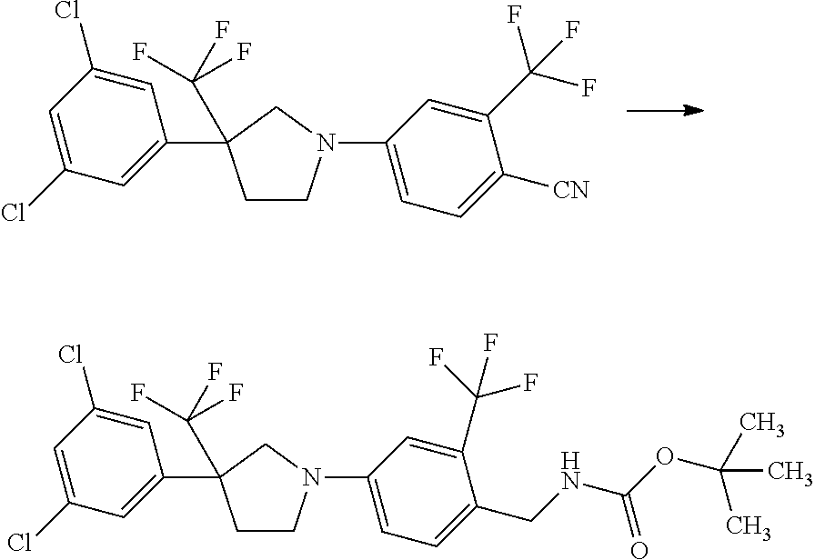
C1=C(Cl)C=C(Cl)C=C1C1(C(F)(F)F)CCN(C2=CC=C([CN])C(C(F)(F)F)=C2)C1.C1=C(Cl)C=C(Cl)C=C1C1(C(F)(F)F)CCN(C2=CC=C(CNC(OC(C)(C)C)=O)C(C(F)(F)F)=C2)C1
